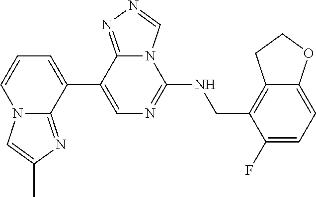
C1(C2=CC=CN3C2=NC(C)=C3)=CN=C(NCC2=C3C(=CC=C2F)OCC3)N2C1=NN=C2
